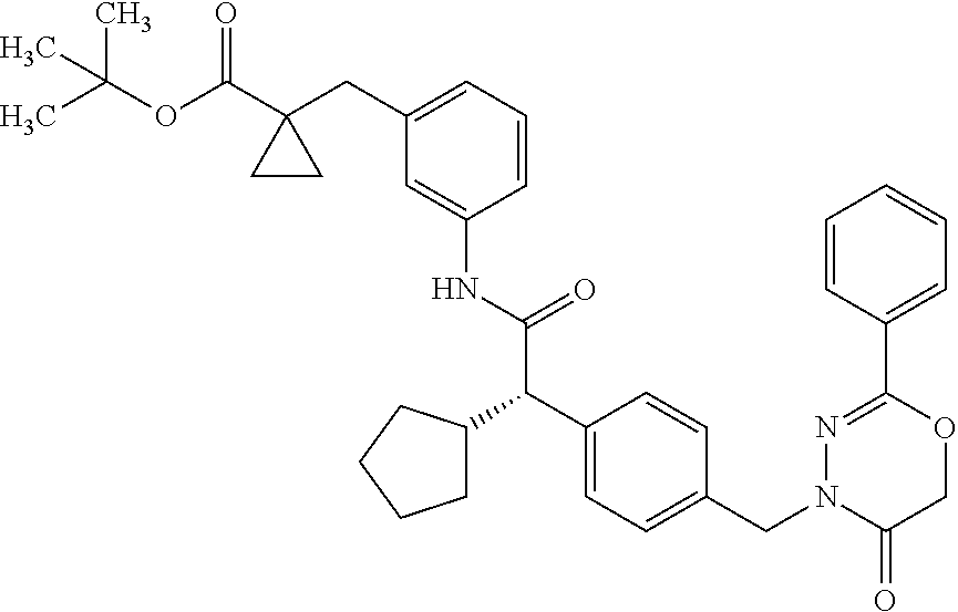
C1=CC(C2=NN(CC3=CC=C(C(C4CCCC4)C(NC4=CC(CC5(C(OC(C)(C)C)=O)CC5)=CC=C4)=O)C=C3)C(=O)CO2)=CC=C1
